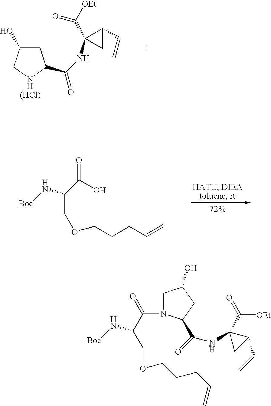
C1N(C(C(COCCCC=C)N[Boc])=O)C(C(NC2(C([OEt])=O)CC2C=C)=O)CC1O.C1C(O)CNC1C(NC1(C([OEt])=O)CC1C=C)=O.[(HCl)].N([Boc])C(COCCCC=C)C(O)=O
